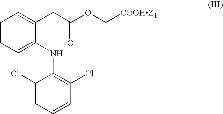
C1=CC=C(NC2=C(Cl)C=CC=C2Cl)C(CC(=O)OC[COOHZ1])=C1
